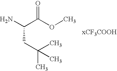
NC(C(OC)=O)CC(C)(C)C
